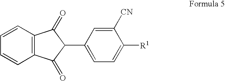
C12=C(C=CC=C1)C(=O)C(C1=CC=C([R1])C([CN])=C1)C2=O
